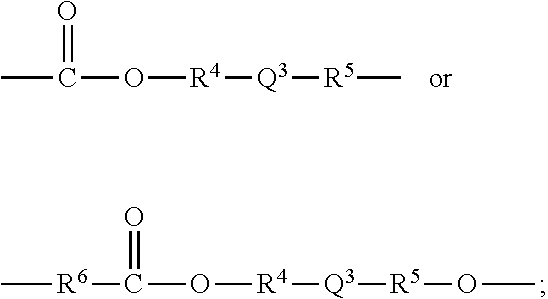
C[R6]C(O[R4][Q3][R5]OC)=O.CC(O[R4][Q3][R5]C)=O
